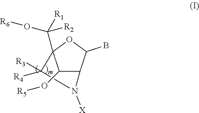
C1([R4])([R3])N([X])C2C(O[R5])C1(C([R1])(O[R6])[R2])OC2B
